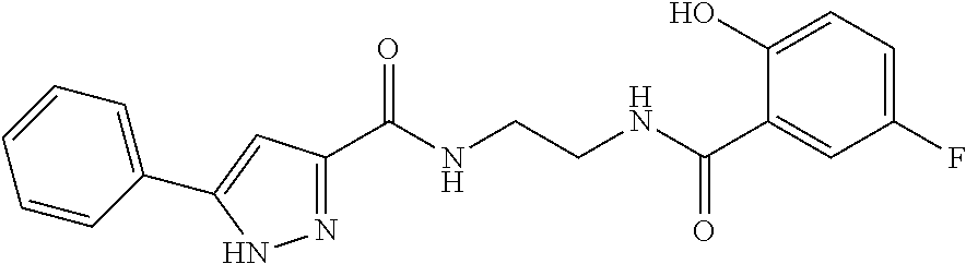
N1=C(C(NCCNC(C2=CC(F)=CC=C2O)=O)=O)C=C(C2=CC=CC=C2)N1
